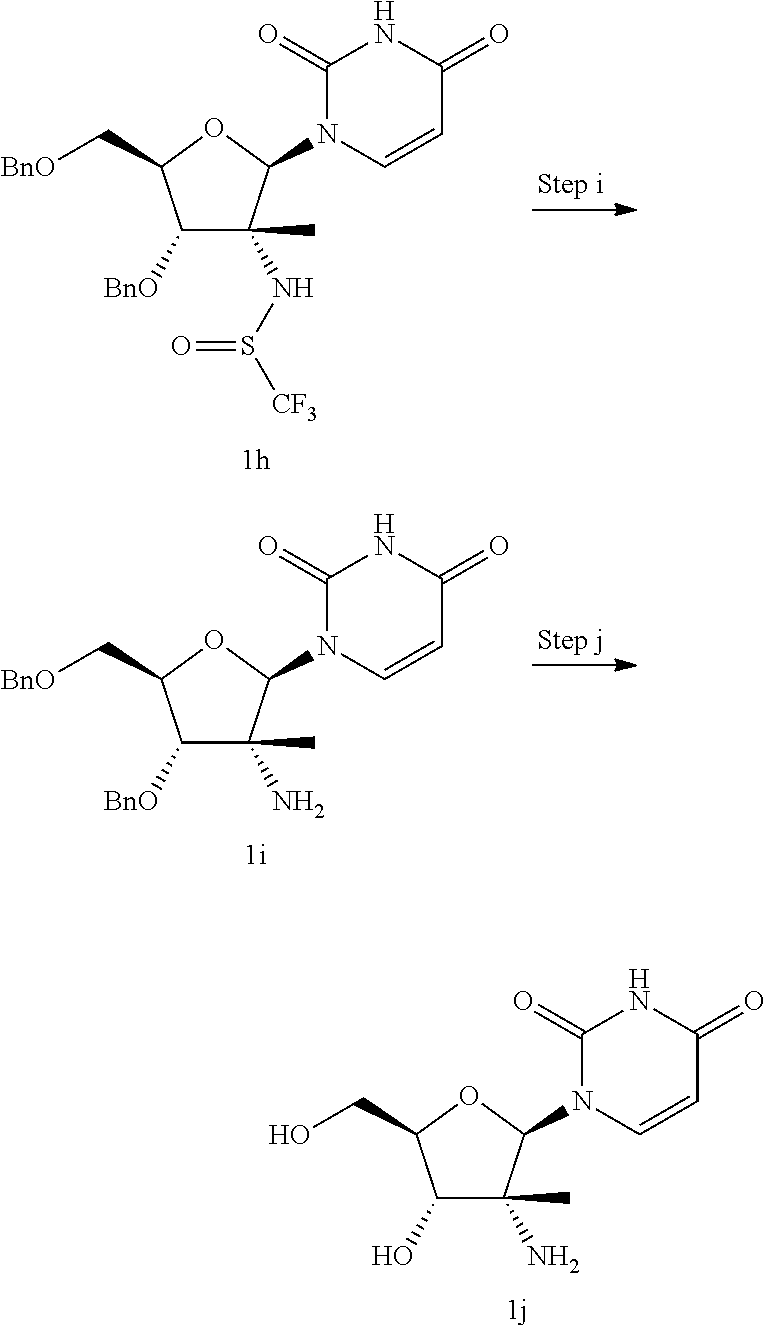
C1([BnO])C(NS([CF3])=O)(C)C(N2C=CC(=O)NC2=O)OC1C[BnO].C1([BnO])C(N)(C)C(N2C=CC(=O)NC2=O)OC1C[BnO].C1(O)C(N)(C)C(N2C=CC(=O)NC2=O)OC1CO
